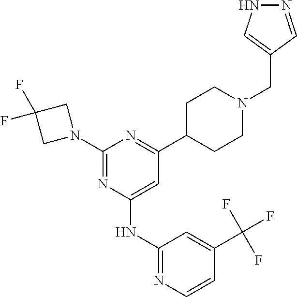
N1=C(N2CC(F)(F)C2)N=C(C2CCN(CC3=CNN=C3)CC2)C=C1NC1=NC=CC(C(F)(F)F)=C1
